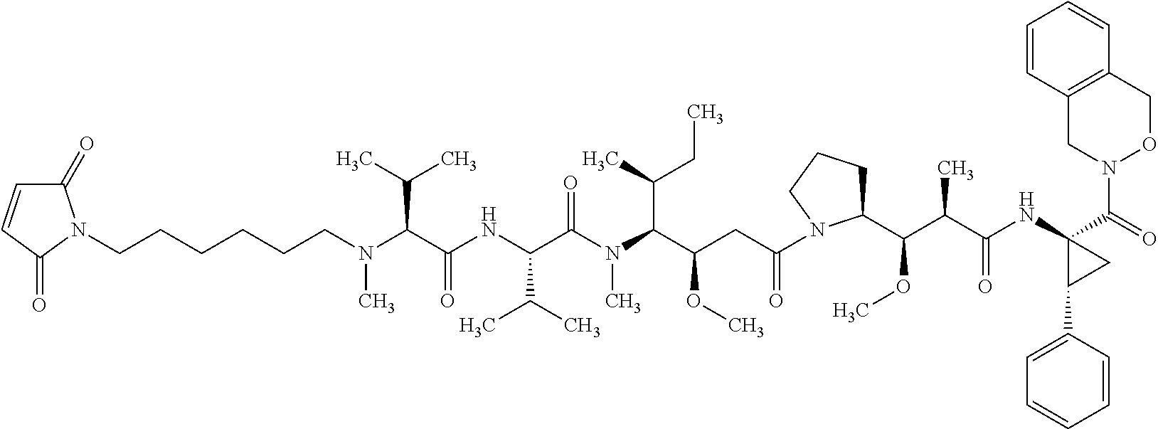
C(CN(C(C(NC(C(N(C)C(C(CC)C)C(OC)CC(=O)N1C(C(OC)C(C(=O)NC2(C(=O)N3OCC4=C(C3)C=CC=C4)C(C3=CC=CC=C3)C2)C)CCC1)=O)C(C)C)=O)C(C)C)C)CCCCN1C(=O)C=CC1=O
